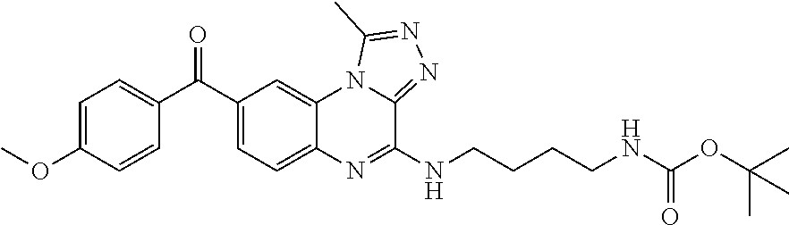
C1=C2C(=CC(C(C3=CC=C(OC)C=C3)=O)=C1)N1C(=NN=C1C)C(NCCCCNC(OC(C)(C)C)=O)=N2
